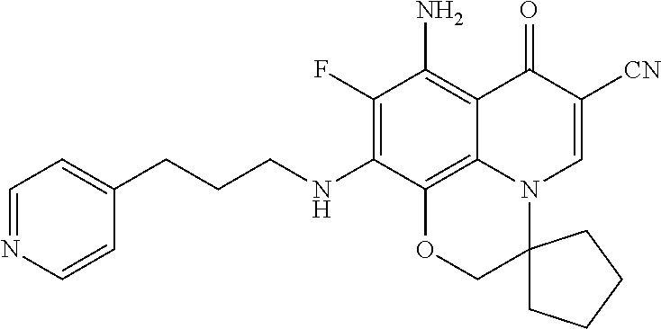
C12=C(N)C(F)=C(NCCCC3=CC=NC=C3)C3=C1N(C=C([CN])C2=O)C1(CO3)CCCC1
